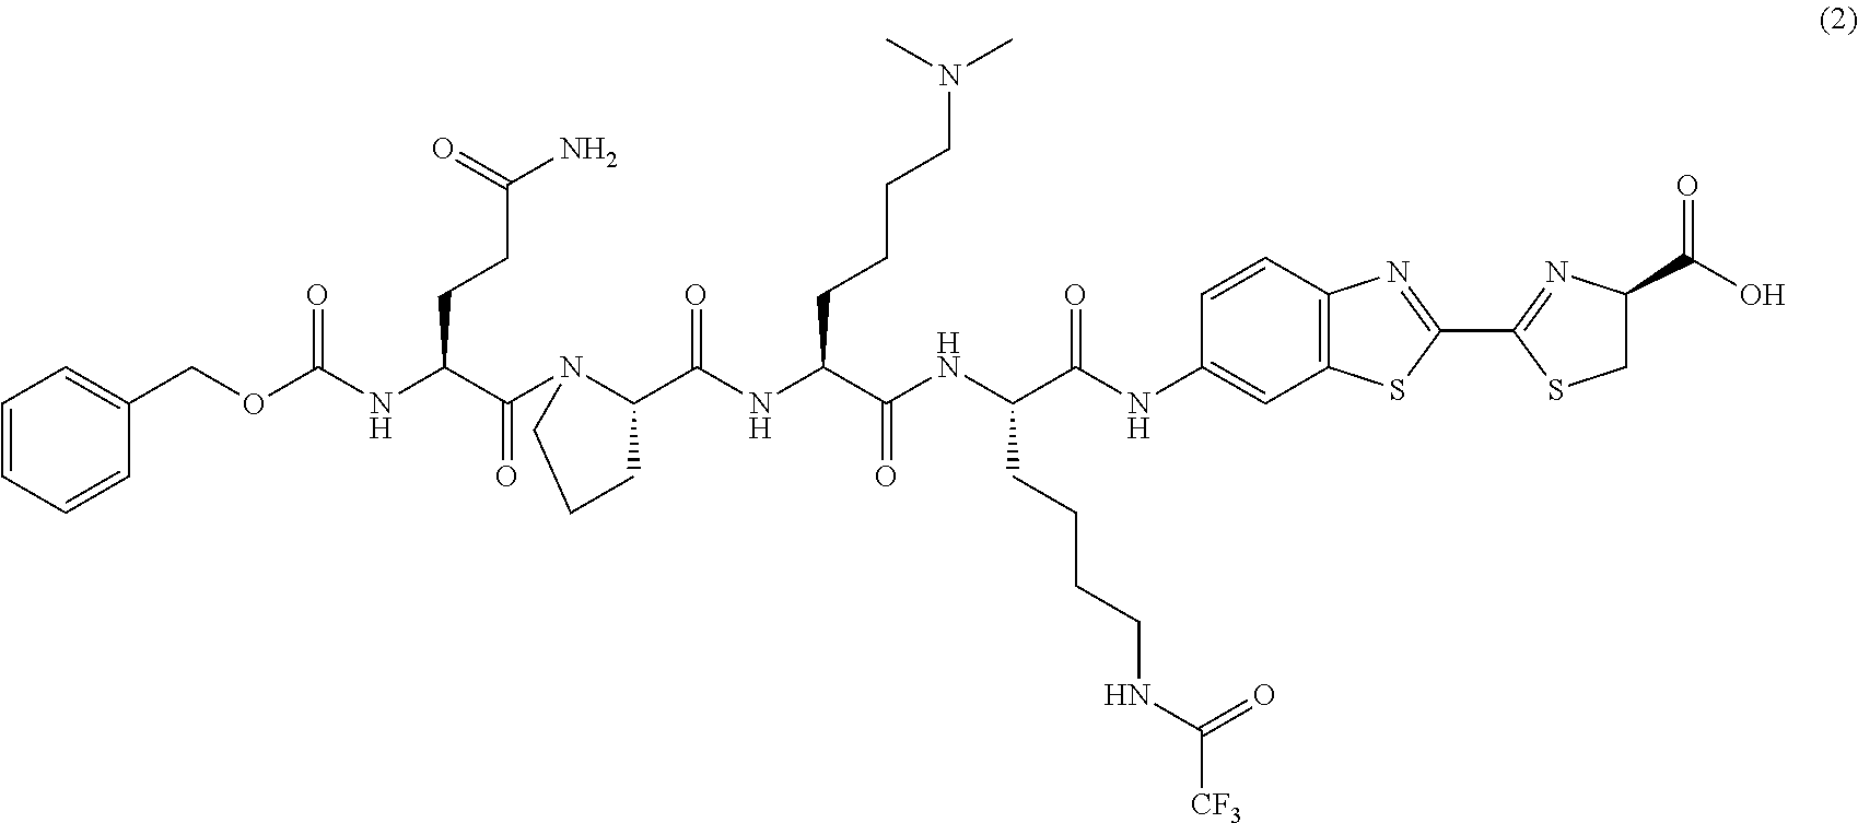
C1=CC=CC(COC(NC(C(N2C(C(NC(C(NC(C(NC3=CC4=C(C=C3)N=C(C3=NC(C(O)=O)CS3)S4)=O)CCCCNC(=O)[CF3])=O)CCCCN(C)C)=O)CCC2)=O)CCC(=O)N)=O)=C1
